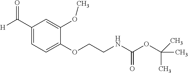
C1(C([H])=O)=CC=C(OCCNC(OC(C)(C)C)=O)C(OC)=C1
